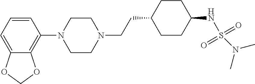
C1=CC=C2C(=C1N1CCN(CCC3CCC(NS(=O)(=O)N(C)C)CC3)CC1)OCO2
